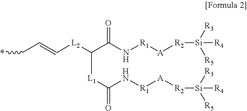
C([L1]C(N[R1][A][R2][Si]([R5])([R3])[R4])=O)(C(N[R1][A][R2][Si]([R3])([R5])[R4])=O)[L2]C=CC*
